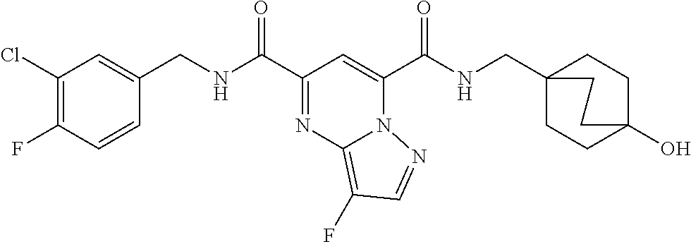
C1(Cl)=C(F)C=CC(CNC(C2=NC3=C(F)C=NN3C(C(NCC34CCC(O)(CC3)CC4)=O)=C2)=O)=C1
